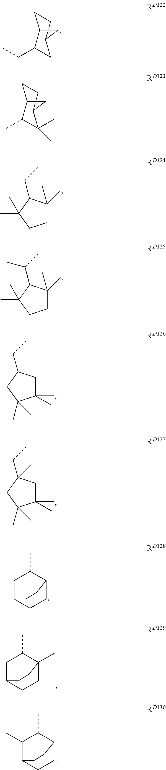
C1(CC)CC2CCC1C2.C1(C)C(C)(C)C2CCC1C2.C1C(C)(C)C(CC)C(C)(C)C1.C1C(C)(C)C(C(C)C)C(C)(C)C1.C1(C)(C)CC(CC)CC1(C)C.C1(C)(C)CC(CC)(C)CC1(C)C.C1C2CCC(C1C)CC2.C1C2CCC(C)(C1C)CC2.C1(C)C2CCC(C1C)CC2
